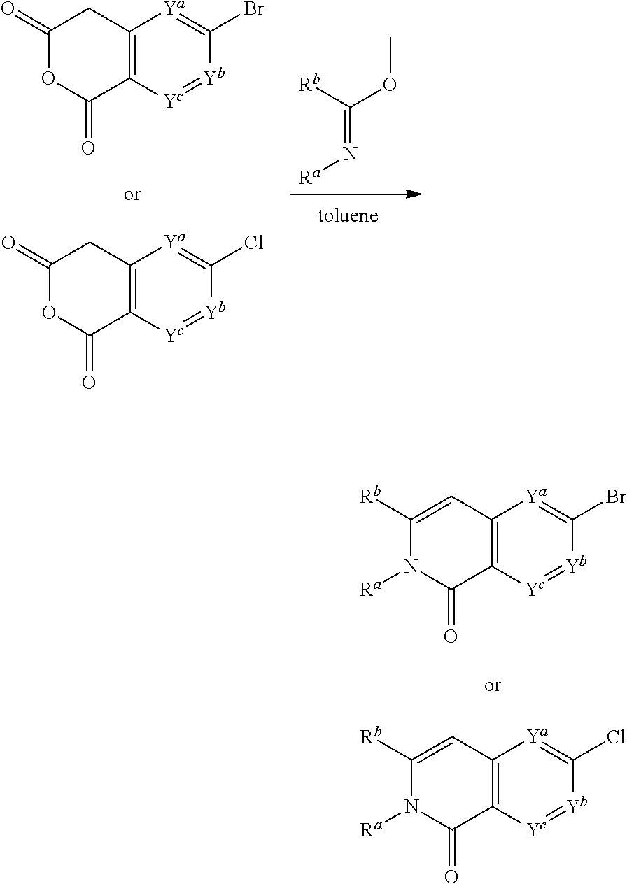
C12=C(C(=O)OC(=O)C1)[Yc]=[Yb]C(Br)=[Ya]2.C12=C(C(=O)OC(=O)C1)[Yc]=[Yb]C(Cl)=[Ya]2.C(=N[Ra])([Rb])OC.C12=C(C(=O)N([Ra])C([Rb])=C1)[Yc]=[Yb]C(Br)=[Ya]2.C12=C(C(=O)N([Ra])C([Rb])=C1)[Yc]=[Yb]C(Cl)=[Ya]2
